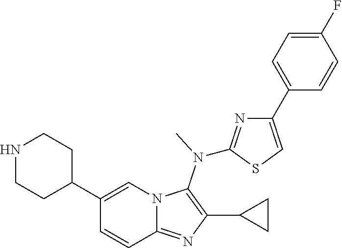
N1CCC(C2=CN3C(=NC(C4CC4)=C3N(C)C3=NC(C4=CC=C(F)C=C4)=CS3)C=C2)CC1
